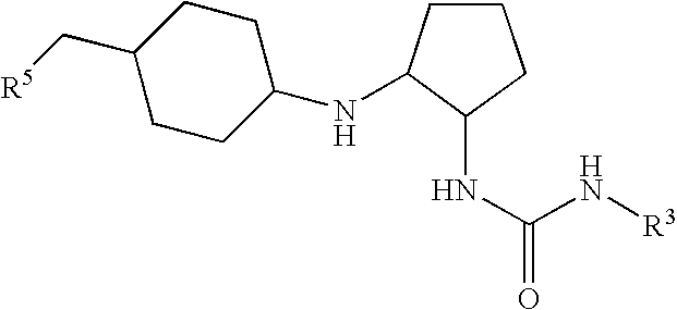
N(C(N[R3])=O)C1C(NC2CCC(C[R5])CC2)CCC1
